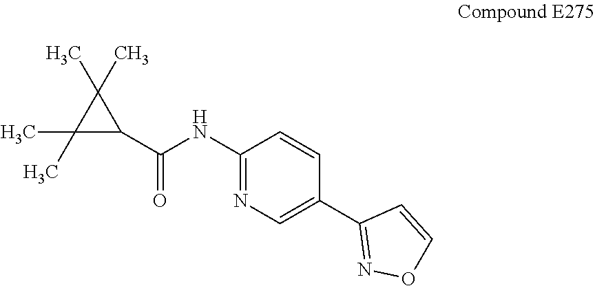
C1(C)(C)C(C(NC2=NC=C(C3=NOC=C3)C=C2)=O)C1(C)C
